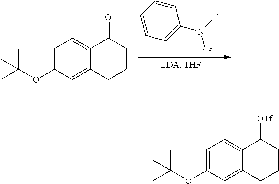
C1=CC=CC(N([Tf])[Tf])=C1.C12=CC=C(OC(C)(C)C)C=C1CCCC2=O.C12=CC=C(OC(C)(C)C)C=C1CCCC2[OTf]
